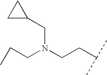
C(CN(CCC(C)C)CC1CC1)C
